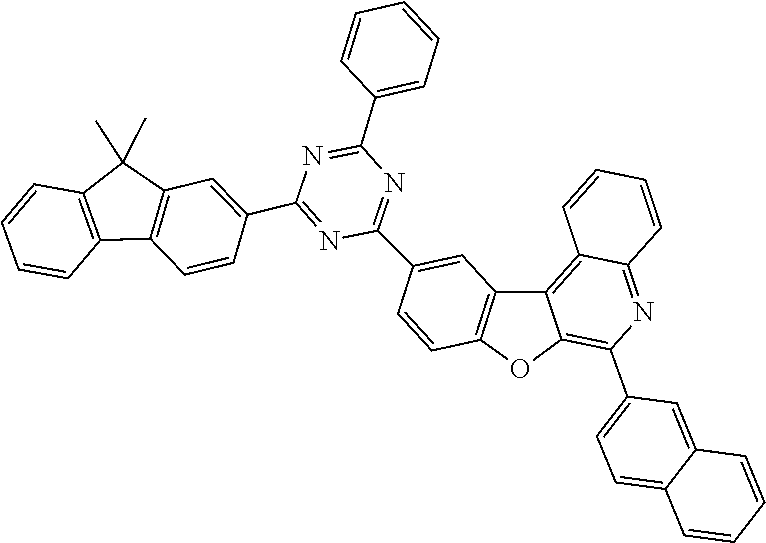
C12=C(C3=C(C1(C)C)C=CC=C3)C=CC(C1=NC(C3=CC4=C(OC5=C(C6=CC=C7C(=C6)C=CC=C7)N=C6C(=C45)C=CC=C6)C=C3)=NC(C3=CC=CC=C3)=N1)=C2
